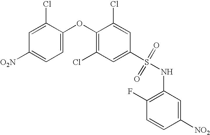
O(C1=C(Cl)C=C(S(NC2=C(F)C=CC([NO2])=C2)(=O)=O)C=C1Cl)C1=CC=C([O2N])C=C1Cl
